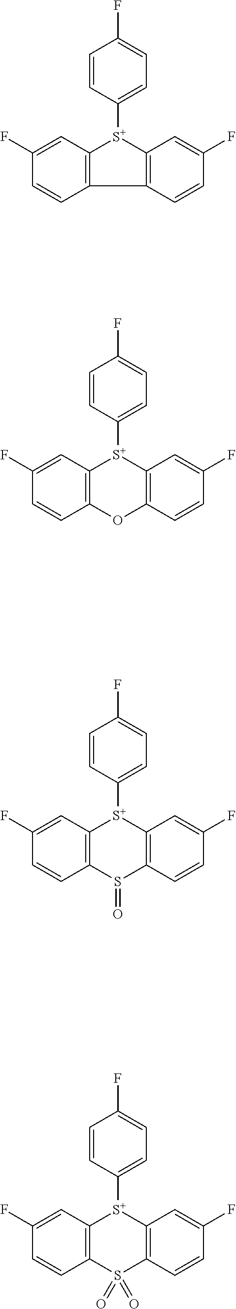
C1(F)=CC2=C(C=C1)C1=C([S+]2C2=CC=C(F)C=C2)C=C(F)C=C1.C1(F)=CC2=C(C=C1)OC1=C([S+]2C2=CC=C(F)C=C2)C=C(F)C=C1.C1=CC2=C(C=C1F)[S+](C1=CC=C(F)C=C1)C1=C(S2=O)C=CC(F)=C1.C1(F)=CC2=C(C=C1)S(=O)(=O)C1=C([S+]2C2=CC=C(F)C=C2)C=C(F)C=C1
